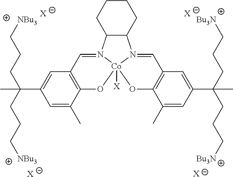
C1=C(C(CCC[NBu3])(CCC[NBu3])C)C=C(C)C2=C1C=N1C3C(N4=CC5=C(C(C)=CC(C(CCC[Bu3N])(C)CCC[Bu3N])=C5)O[Co]14([X])O2)CCCC3.[X].[X].[X].[X]
